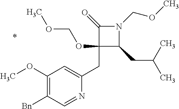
C1(CC2=CC(OC)=C([Bn])C=N2)(OCOC)C(CC(C)C)N(COC)C1=O
